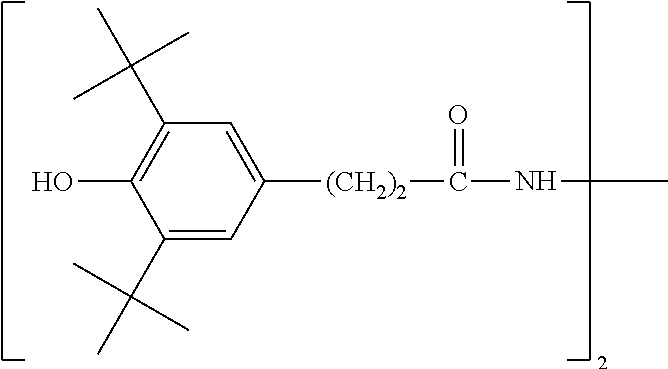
C1(C(C)(C)C)=CC([(CH2)2]C(NC)=O)=CC(C(C)(C)C)=C1O
